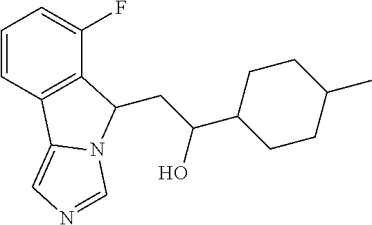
C(C(C1CCC(C)CC1)O)C1C2=C(C=CC=C2F)C2=CN=CN21
